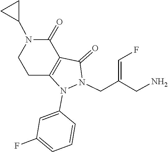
C1=C(F)C=C(N2N(CC(=CF)CN)C(=O)C3=C2CCN(C2CC2)C3=O)C=C1
